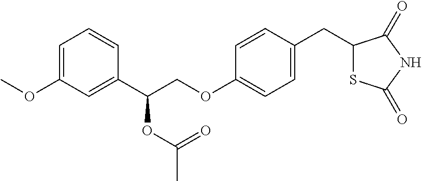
C1=C(OC)C=C(C(COC2=CC=C(CC3SC(=O)NC3=O)C=C2)OC(C)=O)C=C1
